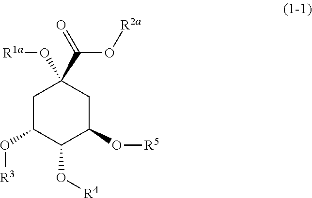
C1C(O[R3])C(O[R4])C(O[R5])CC1(C(=O)O[R2a])O[R1a]
